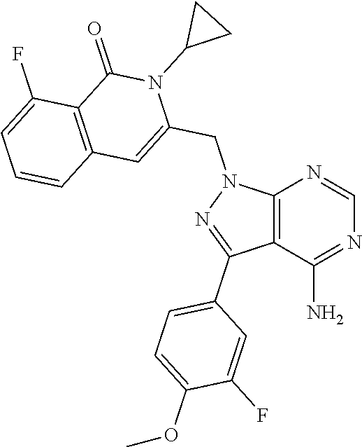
C12=C(C(N)=NC=N1)C(C1=CC=C(OC)C(F)=C1)=NN2CC1=CC2=C(C(=O)N1C1CC1)C(F)=CC=C2
